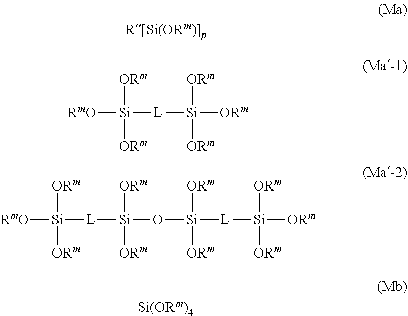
[RmO][Si]([ORm])([ORm])[L][Si]([ORm])([ORm])[ORm].[RmO][Si]([ORm])([ORm])[L][Si]([ORm])([ORm])O[Si]([ORm])([ORm])[L][Si]([ORm])([ORm])[ORm]
